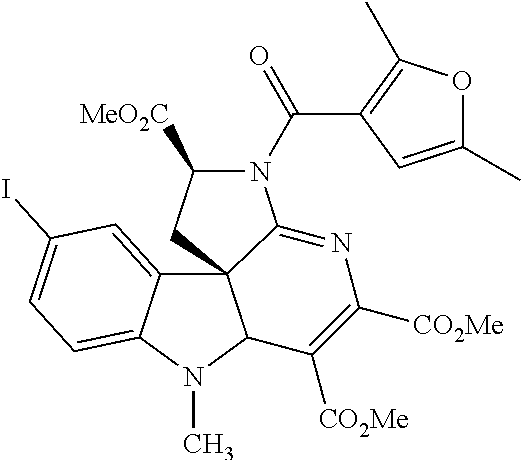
C12=CC(I)=CC=C1N(C)C1C23CC([MeO2C])N(C(C2=C(C)OC(C)=C2)=O)C3=NC([CO2Me])=C1[CO2Me]
